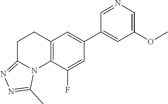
C12=C(C(F)=CC(C3=CC(OC)=CN=C3)=C1)N1C(=NN=C1C)CC2
